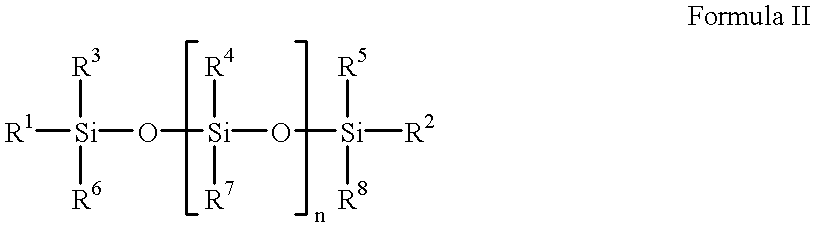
[R1][Si](O[Si](O[Si]([R2])([R5])[R8])([R4])[R7])([R3])[R6]
